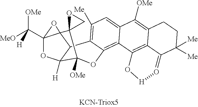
[MeO]C(C12OC3([H])C4C1(O2)C1(C3([OMe])OC2=C3C(=CC([Me])=C42)C([OMe])=C2C4=C3O[H]O=C4C([Me])([Me])CC2)CO1)([OMe])[H]
